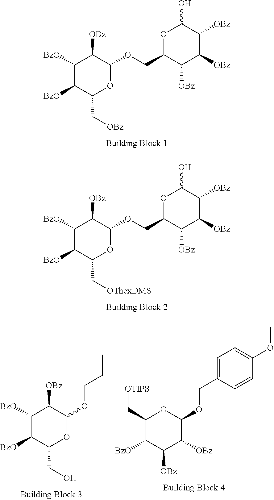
C1([BzO])C([BzO])C(C[OBz])OC(OCC2OC(O)C([OBz])C([OBz])C2[OBz])C1[OBz].C1([BzO])C([BzO])C(C[OThexDMS])OC(OCC2OC(O)C([OBz])C([OBz])C2[OBz])C1[OBz].C1([BzO])C([BzO])C(CO)OC(OCC=C)C1[OBz].C1(C[OTIPS])C([BzO])C([OBz])C([OBz])C(OCC2=CC=C(OC)C=C2)O1
